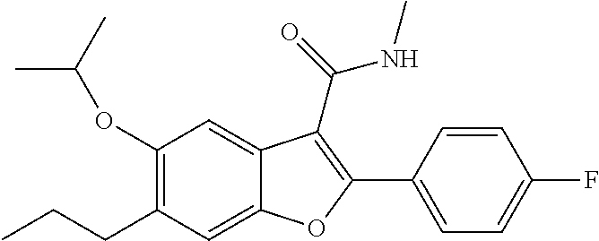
C1(OC(C)C)=C(CCC)C=C2C(=C1)C(C(=O)NC)=C(C1=CC=C(F)C=C1)O2
